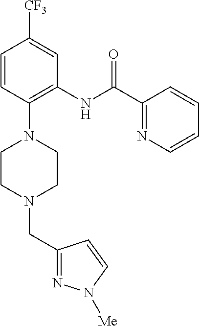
C1=CC(N2CCN(CC3=NN([Me])C=C3)CC2)=C(NC(C2=NC=CC=C2)=O)C=C1[CF3]
